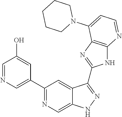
C1(C2=NC=C3C(=C2)C(C2=NC4=C(N2)N=CC=C4N2CCCCC2)=NN3)=CN=CC(O)=C1
